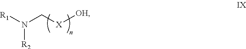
[R1]N(C[X][OH])[R2]
